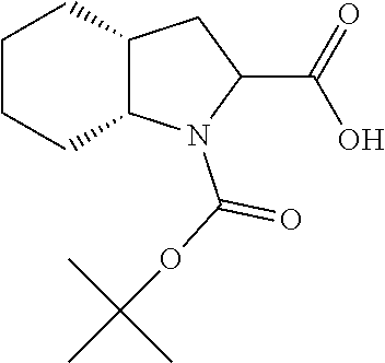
C1CCC2C(C1)CC(C(O)=O)N2C(=O)OC(C)(C)C
